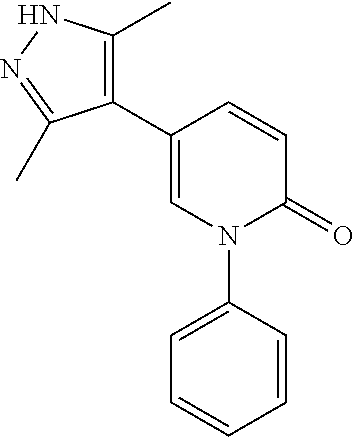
C1(C2=C(C)NN=C2C)=CN(C2=CC=CC=C2)C(=O)C=C1
